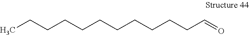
CCCCCCCCCCCC=O
